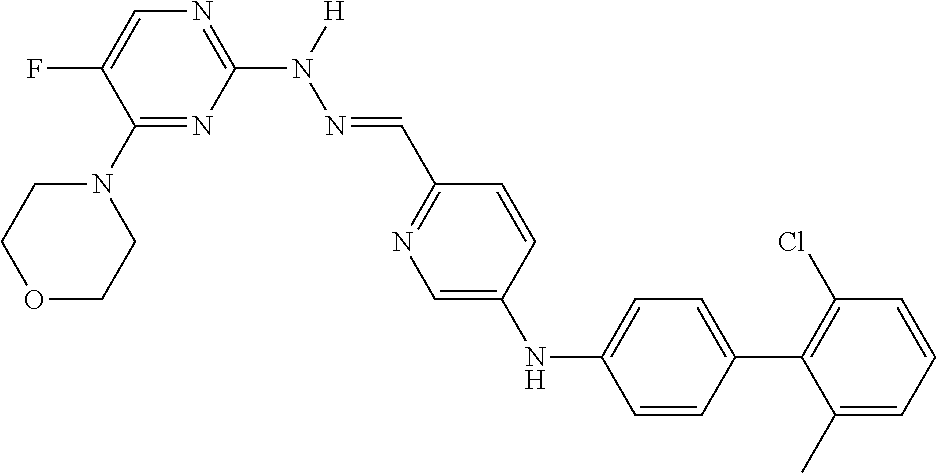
C1(N2CCOCC2)=NC(N(N=CC2=NC=C(NC3=CC=C(C4=C(Cl)C=CC=C4C)C=C3)C=C2)[H])=NC=C1F
